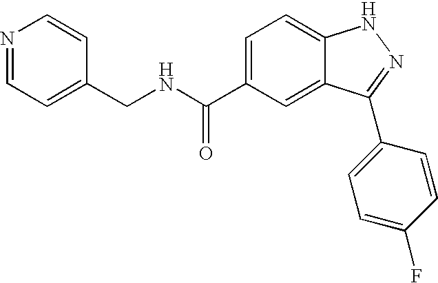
C1(C(NCC2=CC=NC=C2)=O)=CC=C2C(=C1)C(C1=CC=C(F)C=C1)=NN2
